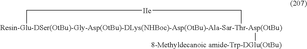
[Resin-Glu-DSer(OtBu)-Gly-Asp(OtBu)-DLys(NHBoc)-Asp(OtBu)-Ala-Sar-Thr-Asp(OtBu)]1([8-Methyldecanoic amide-Trp-DGlu(OtBu)])C[IIe]C1
